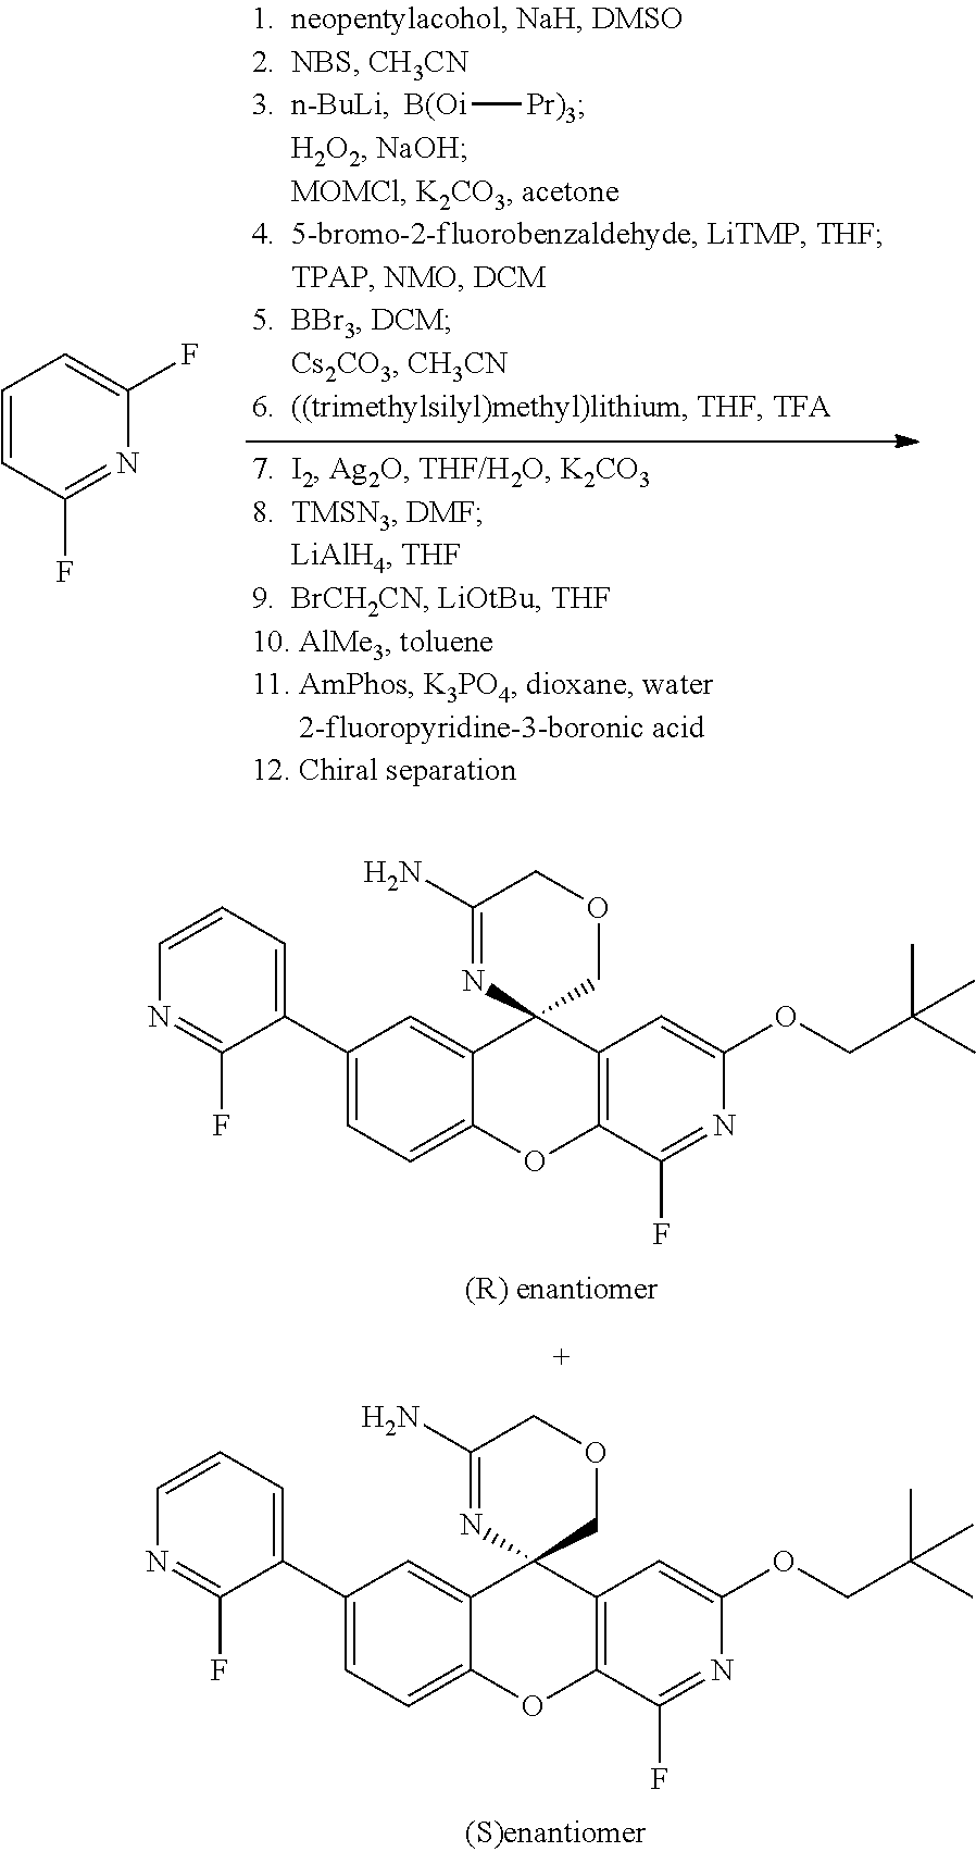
C1(C2=CC=CN=C2F)=CC=C2C(=C1)C1(C3=C(O2)C(F)=NC(OCC(C)(C)C)=C3)COCC(N)=N1.C1(C2=CC=CN=C2F)=CC=C2C(=C1)C1(C3=C(O2)C(F)=NC(OCC(C)(C)C)=C3)COCC(N)=N1.C1=CC(F)=NC(F)=C1.[B(Oi][Pr)3]
